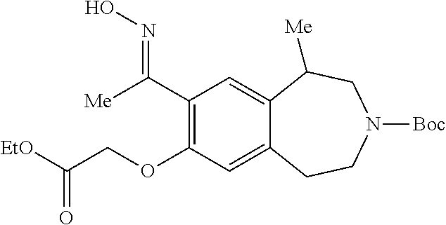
C1(OCC([EtO])=O)=C(C([Me])=NO)C=C2C(=C1)CCN([Boc])CC2[Me]
